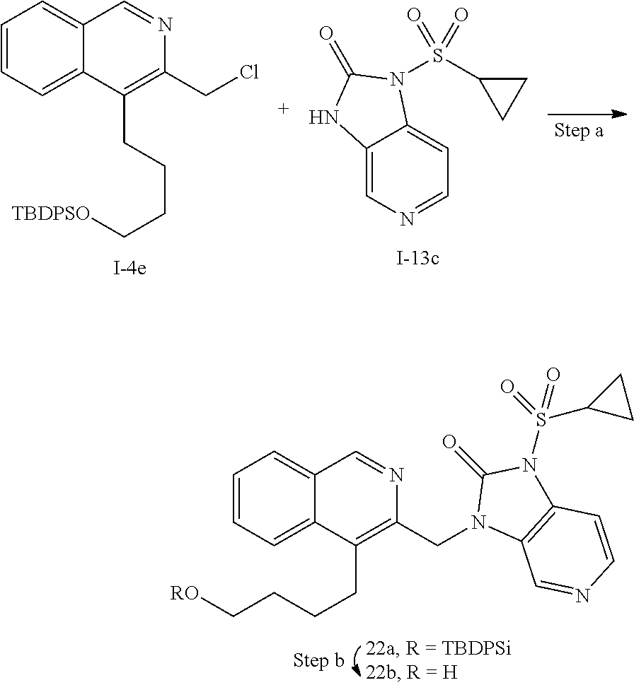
C1=CC=C2C(=C1)C=NC(CN1C3=C(N(S(=O)(=O)C4CC4)C1=O)C=CN=C3)=C2CCCC[RO].C1=CC=C2C(=C1)C=NC(CCl)=C2CCCC[TBDPSO].C12=CN=CC=C1N(S(C1CC1)(=O)=O)C(=O)N2
